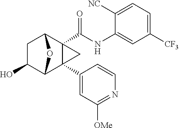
C1C(O)C2C3(C4=CC([OMe])=NC=C4)C(C(NC4=CC([CF3])=CC=C4[NC])=O)(C1O2)C3
